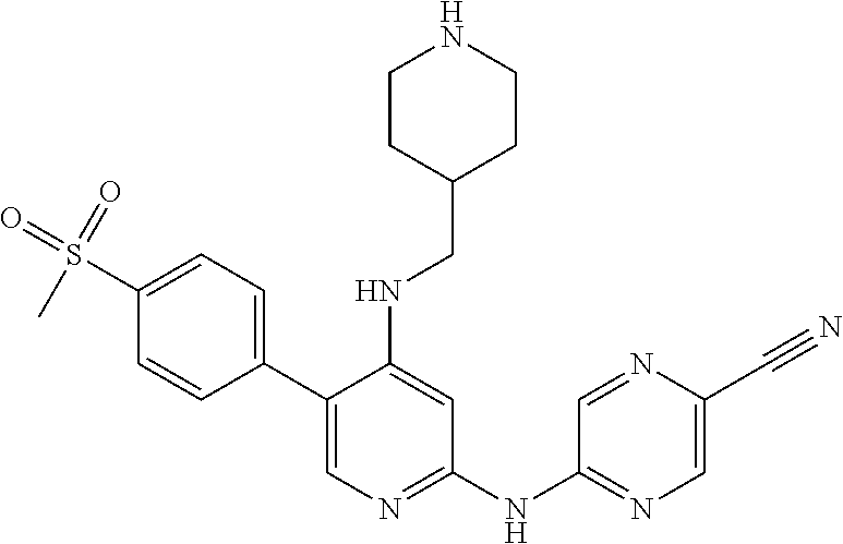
C1(C2=CC=C(S(=O)(=O)C)C=C2)=CN=C(NC2=NC=C(C#N)N=C2)C=C1NCC1CCNCC1
